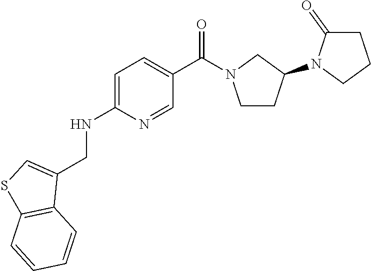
C1=C(NCC2=CSC3=C2C=CC=C3)N=CC(C(=O)N2CCC(N3C(=O)CCC3)C2)=C1
